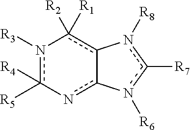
n1([R3])c([R5])([R4])-nc2-c(c-1([R2])[R1])-n([R8])c([R7])n-2[R6]
